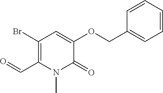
C1(Br)=C(C=O)N(C)C(=O)C(OCC2=CC=CC=C2)=C1
